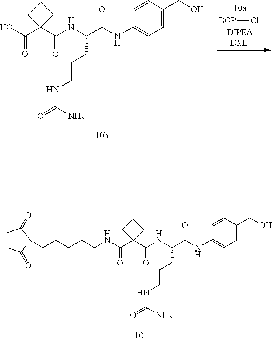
[BOP]Cl.N(C(C(NC1=CC=C(CO)C=C1)=O)CCCNC(N)=O)C(C1(C(O)=O)CCC1)=O.N(C(C(NC1=CC=C(CO)C=C1)=O)CCCNC(N)=O)C(C1(C(NCCCCCN2C(=O)C=CC2=O)=O)CCC1)=O
